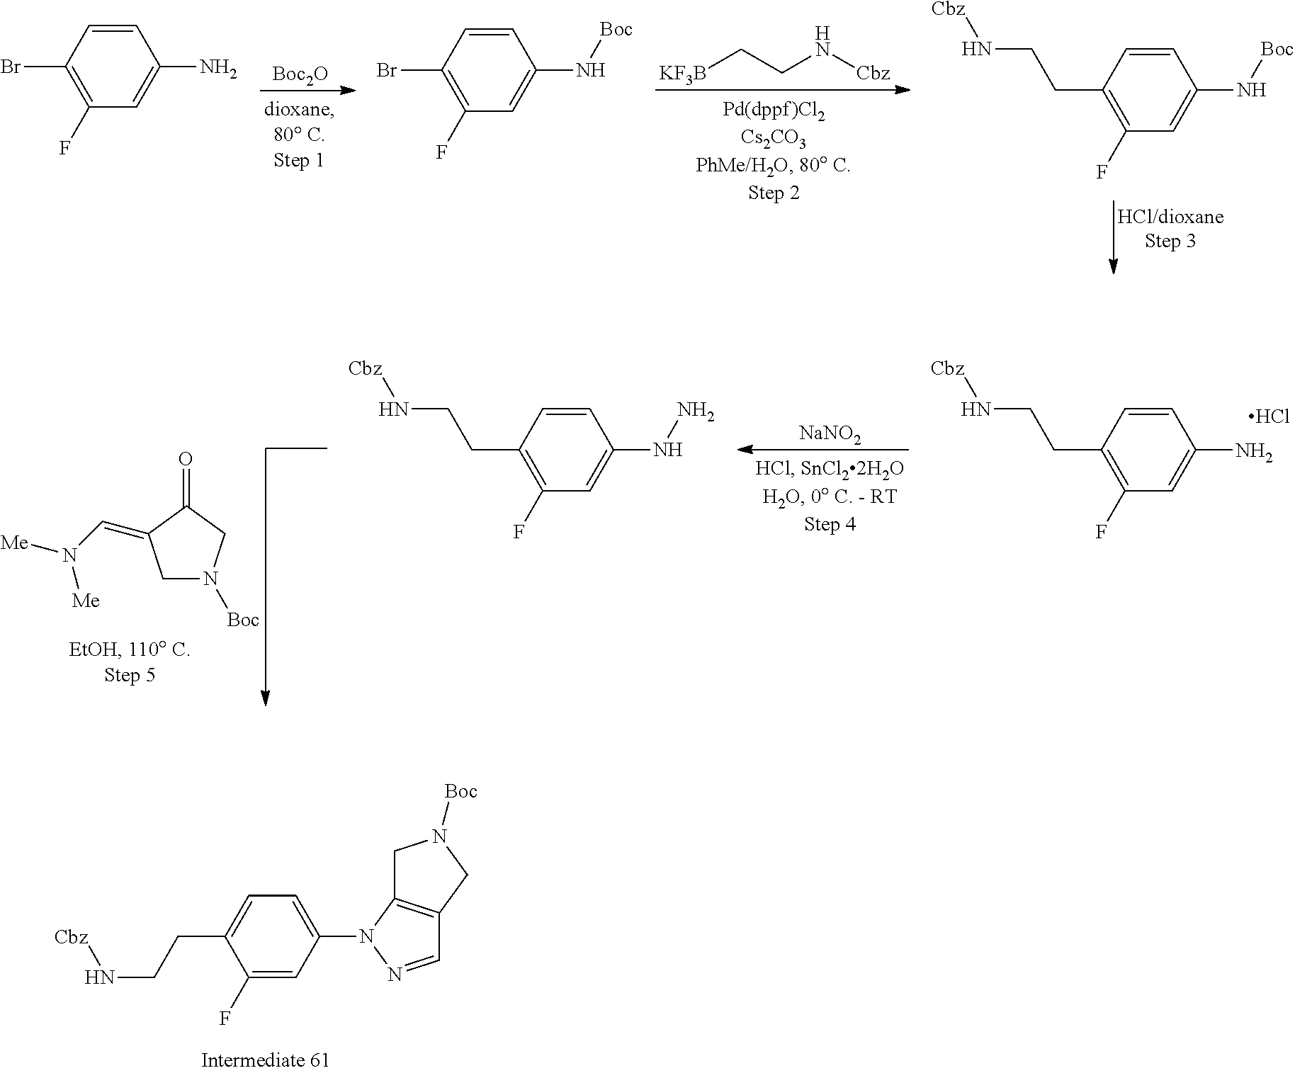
C1=CC(Br)=C(F)C=C1N.[Boc2O].C1=CC(Br)=C(F)C=C1N[Boc].[KF3B]CCN[Cbz].C1=CC(CCN[Cbz])=C(F)C=C1N[Boc].C1=CC(CCN[Cbz])=C(F)C=C1N.Cl.[NaNO2].C1=CC(CCN[Cbz])=C(F)C=C1NN.C1N([Boc])CC(=O)C1=CN([Me])[Me].C1=C(N2C3=C(C=N2)CN([Boc])C3)C=C(F)C(CCN[Cbz])=C1
